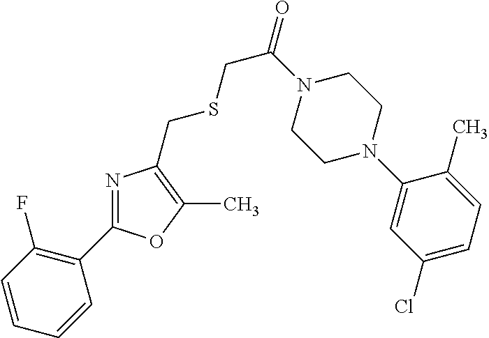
C1=CC(F)=C(C2=NC(CSCC(=O)N3CCN(C4=CC(Cl)=CC=C4C)CC3)=C(C)O2)C=C1
